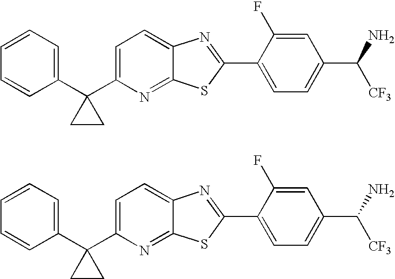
C1=CC=C(C2(C3=CC=C4C(=N3)SC(C3=CC=C(C(N)[CF3])C=C3F)=N4)CC2)C=C1.C1=CC=C(C2(C3=CC=C4C(=N3)SC(C3=CC=C(C(N)[CF3])C=C3F)=N4)CC2)C=C1
